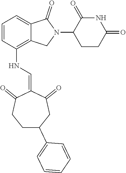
N(C1=C2C(=CC=C1)C(=O)N(C1CCC(=O)NC1=O)C2)C=C1C(=O)CCC(C2=CC=CC=C2)CC1=O
